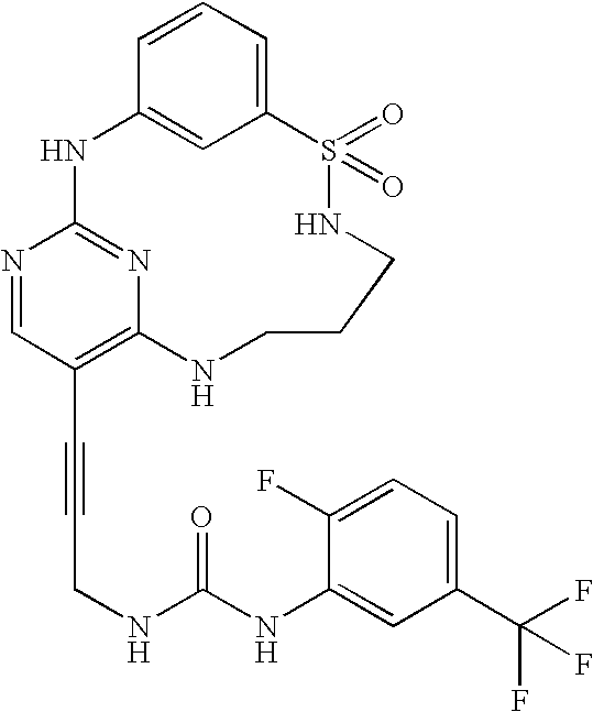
C1=CC=C2C=C1NC1=NC(=C(C#CCNC(NC3=CC(C(F)(F)F)=CC=C3F)=O)C=N1)NCCCNS2(=O)=O
